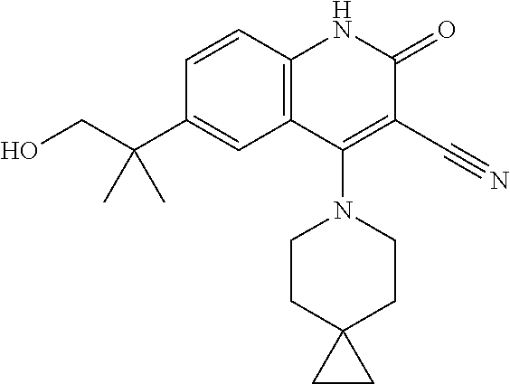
C1=CC2=C(C=C1C(CO)(C)C)C(N1CCC3(CC1)CC3)=C(C#N)C(=O)N2
